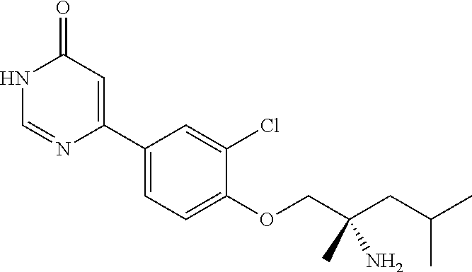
C1(C2=CC(=O)NC=N2)=CC=C(OCC(CC(C)C)(C)N)C(Cl)=C1
